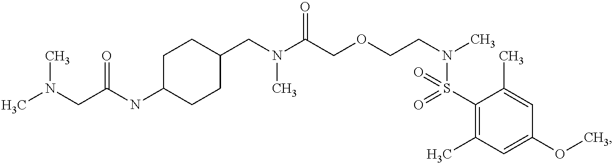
C1(CN(C(COCCN(C)S(=O)(C2=C(C)C=C(OC)C=C2C)=O)=O)C)CCC(NC(=O)CN(C)C)CC1
